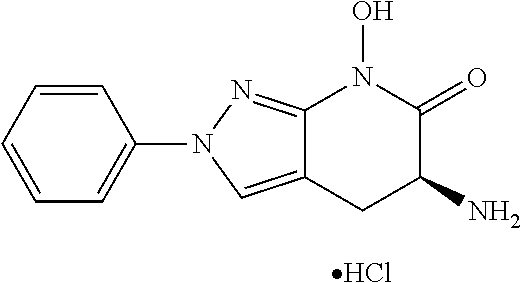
Cl.C1=CC=CC(N2C=C3C(=N2)N(O)C(=O)C(N)C3)=C1
